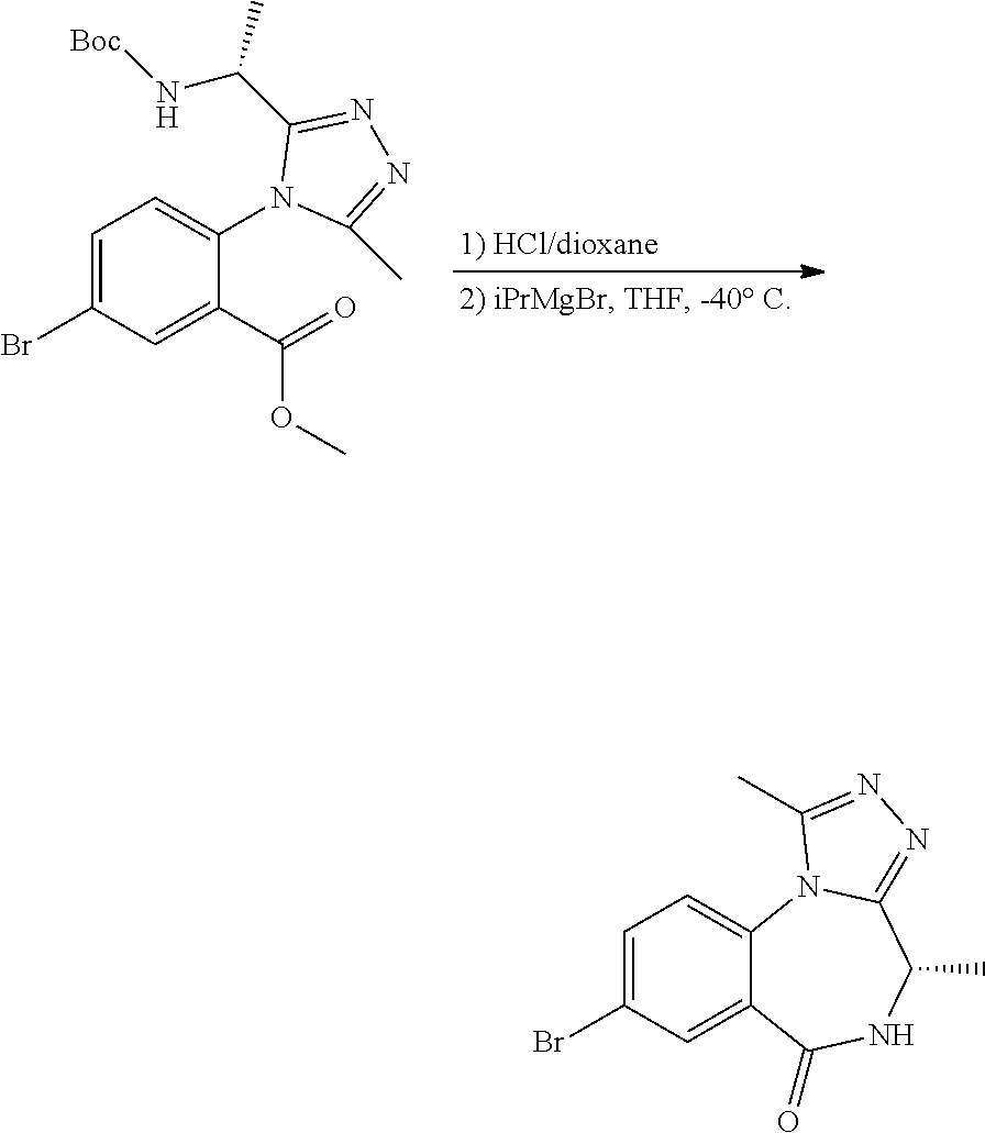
C1=C(Br)C=C(C(=O)OC)C(N2C(C)=NN=C2C(N[Boc])C)=C1.C12=CC=C(Br)C=C1C(=O)NC(C)C1=NN=C(C)N21
